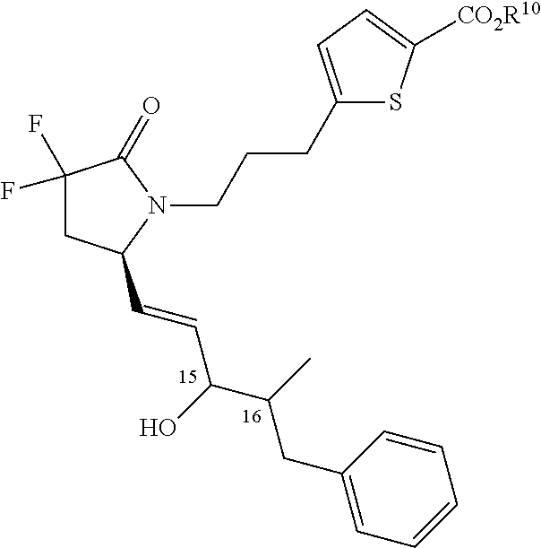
C1(CC(C)C(C=CC2CC(F)(F)C(=O)N2CCCC2=CC=C([CO2R10])S2)O)=CC=CC=C1
